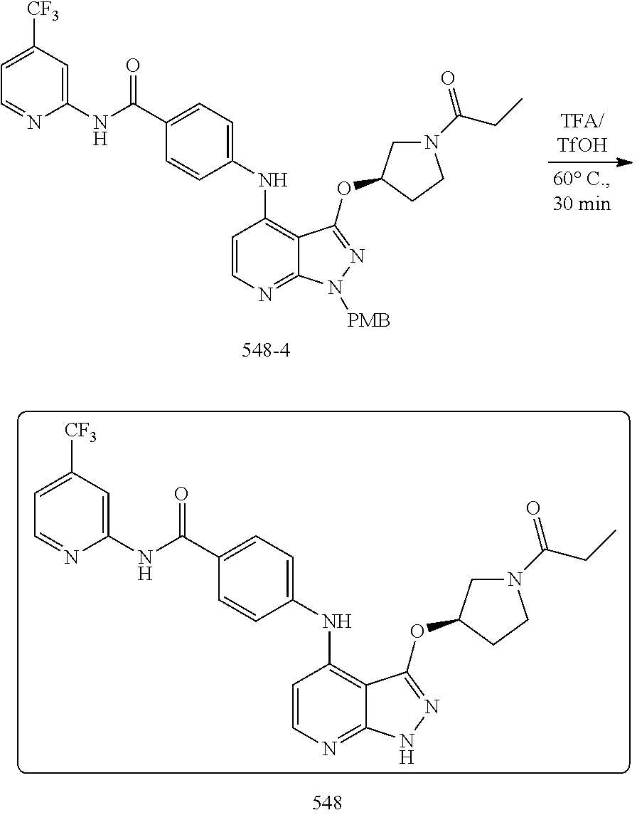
C1=CN=C2C(=C1NC1=CC=C(C(NC3=CC([CF3])=CC=N3)=O)C=C1)C(OC1CN(C(=O)CC)CC1)=NN2.C1=CN=C2C(=C1NC1=CC=C(C(NC3=CC([CF3])=CC=N3)=O)C=C1)C(OC1CN(C(=O)CC)CC1)=NN2[PMB]
